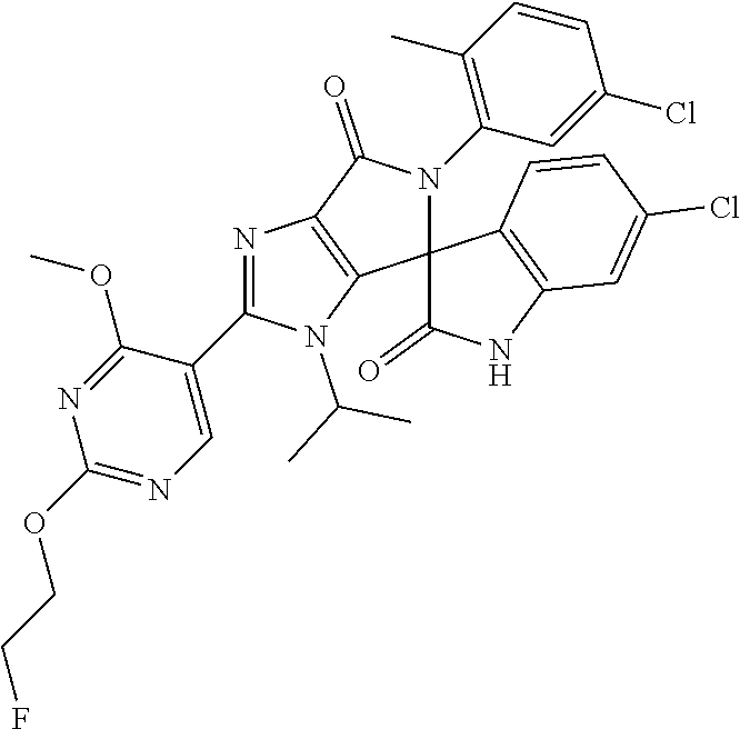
N1=C(C2=CN=C(OCCF)N=C2OC)N(C(C)C)C2=C1C(=O)N(C1=C(C)C=CC(Cl)=C1)C21C(=O)NC2=C1C=CC(Cl)=C2
